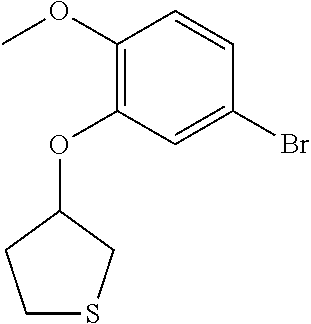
C1(Br)=CC(OC2CCSC2)=C(OC)C=C1
